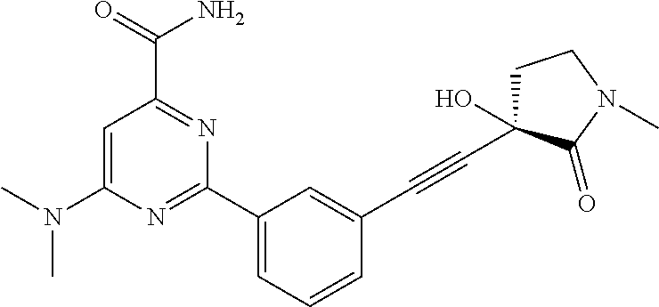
C1(C2=CC=CC(C#CC3(O)CCN(C)C3=O)=C2)=NC(N(C)C)=CC(C(=O)N)=N1
